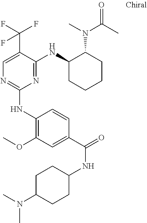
C1(NC2=C(OC)C=C(C(=O)NC3CCC(N(C)C)CC3)C=C2)=NC=C(C(F)(F)F)C(NC2CCCCC2N(C(=O)C)C)=N1
